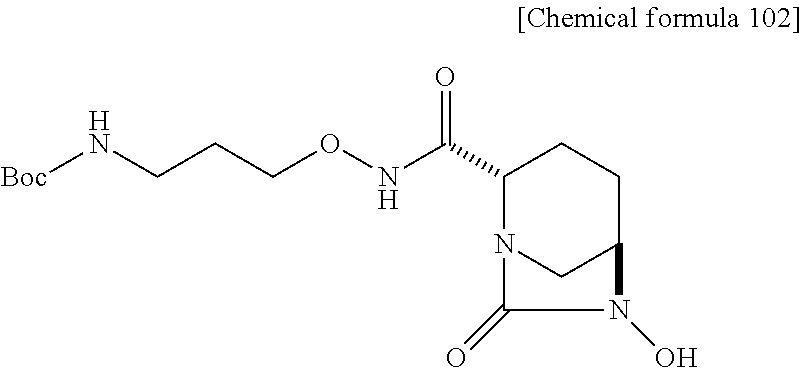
C1(C(=O)NOCCCN[Boc])N2CC(CC1)N(O)C2=O
